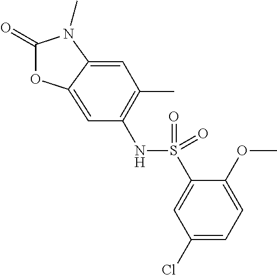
C1(=O)OC2=CC(NS(C3=CC(Cl)=CC=C3OC)(=O)=O)=C(C)C=C2N1C
